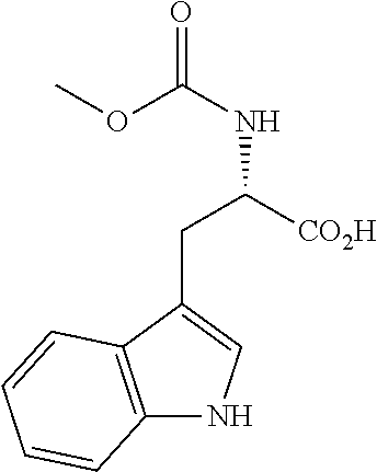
C1(CC([CO2H])NC(OC)=O)=CNC2=C1C=CC=C2
